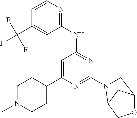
N1=C(N2CC3OCC2C3)N=C(NC2=NC=CC(C(F)(F)F)=C2)C=C1C1CCN(C)CC1
